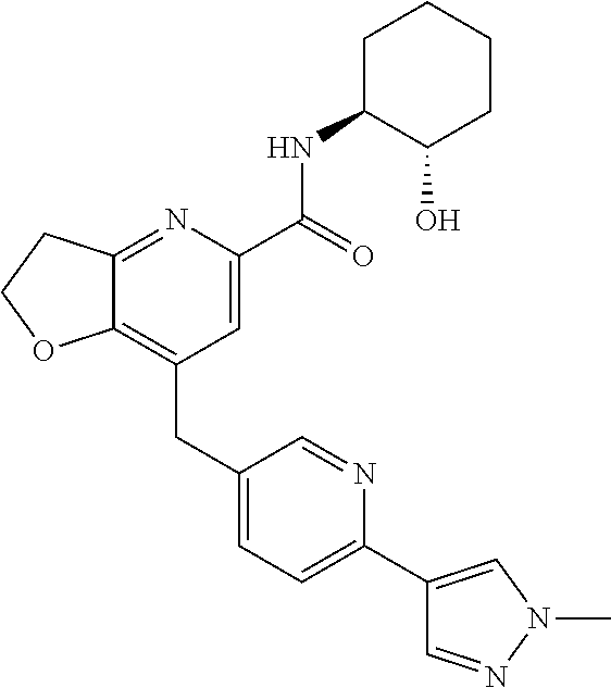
C12=C(CC3=CC=C(C4=CN(C)N=C4)N=C3)C=C(C(NC3C(O)CCCC3)=O)N=C1CCO2
